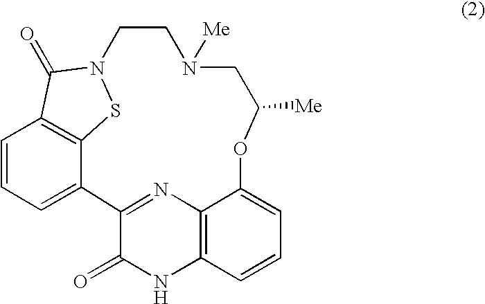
C12=NC3=C(NC1=O)C=CC=C3OC([Me])CN([Me])CCN1SC3=C(C=CC=C23)C1=O
